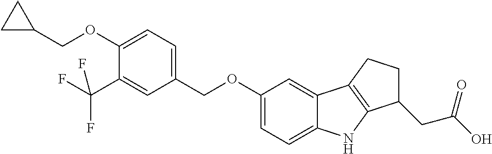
C1=C(OCC2CC2)C(C(F)(F)F)=CC(COC2=CC=C3C(=C2)C2=C(N3)C(CC(O)=O)CC2)=C1
